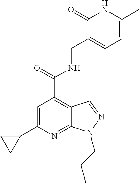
C1=C(C2CC2)N=C2C(=C1C(=O)NCC1=C(C)C=C(C)NC1=O)C=NN2CCC
